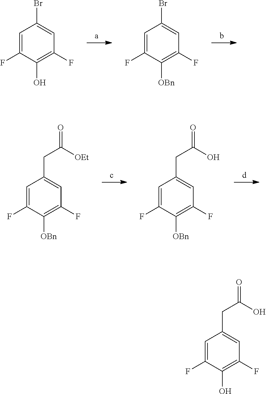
C1=C(F)C(O)=C(F)C=C1Br.C1=C(F)C([OBn])=C(F)C=C1Br.C1=C(F)C([OBn])=C(F)C=C1CC(=O)[OEt].C1=C(F)C([OBn])=C(F)C=C1CC(=O)O.C1=C(F)C(O)=C(F)C=C1CC(=O)O
